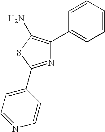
N1=C(C2=CC=NC=C2)SC(N)=C1C1=CC=CC=C1
